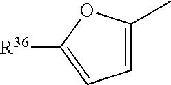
O1C([R36])=CC=C1C
